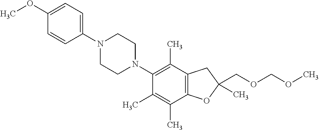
C1(OC)=CC=C(N2CCN(C3=C(C)C4=C(C(C)=C3C)OC(COCOC)(C)C4)CC2)C=C1
